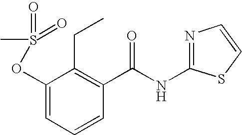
C1(OS(=O)(=O)C)=CC=CC(C(NC2=NC=CS2)=O)=C1CC
